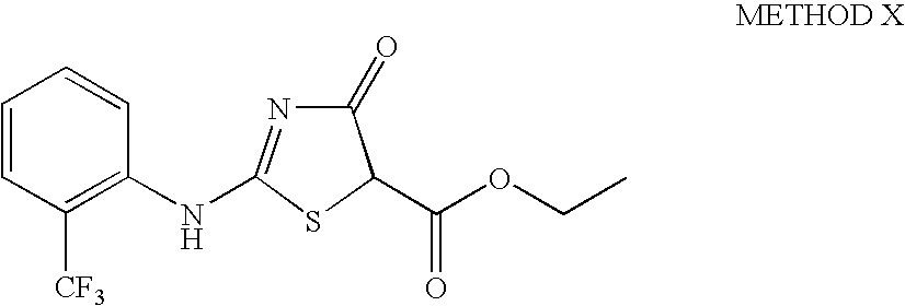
S1C(C(OCC)=O)C(=O)N=C1NC1=C([CF3])C=CC=C1
